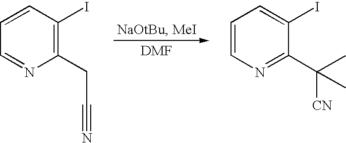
C1=CC(I)=C(CC#N)N=C1.C1=CN=C(C([CN])(C)C)C(I)=C1
